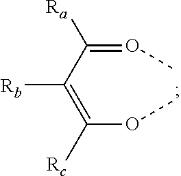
C(=C(OC)[Rc])(C(=OC)[Ra])[Rb]
